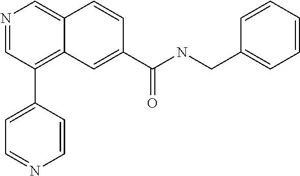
N1=CC(C2=CC=NC=C2)=C2C(=C1)C=CC(C(NCC1=CC=CC=C1)=O)=C2
